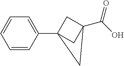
C1=CC(C23CC(C(O)=O)(C2)C3)=CC=C1
